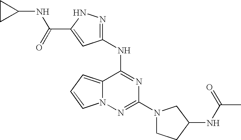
C12=CC=CN1N=C(N1CCC(NC(=O)C)C1)N=C2NC1=NNC(C(NC2CC2)=O)=C1
